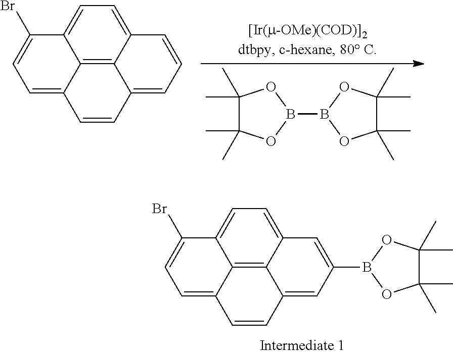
C1(C)(C)C(C)(C)OB(B2OC(C)(C)C(C)(C)O2)O1.C12=C3C4=CC=C1C(Br)=CC=C2C=CC3=CC=C4.C12=C3C4=CC=C1C(Br)=CC=C2C=CC3=CC(B1OC(C)(C)C(C)(C)O1)=C4
